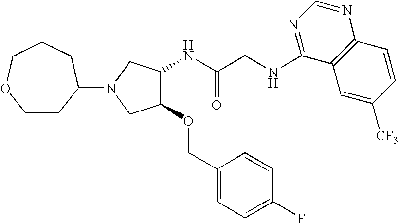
C(C(NC1C(OCC2=CC=C(F)C=C2)CN(C2CCOCCC2)C1)=O)NC1=NC=NC2=C1C=C([CF3])C=C2
